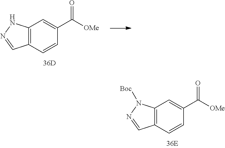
C12=C(C=CC(C([OMe])=O)=C1)C=NN2.C12=C(C=CC(C([OMe])=O)=C1)C=NN2[Boc]
